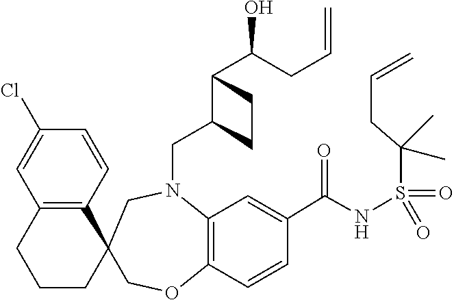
C12(COC3=C(N(CC4C(C(O)CC=C)CC4)C1)C=C(C(NS(C(CC=C)(C)C)(=O)=O)=O)C=C3)C1=C(CCC2)C=C(Cl)C=C1
